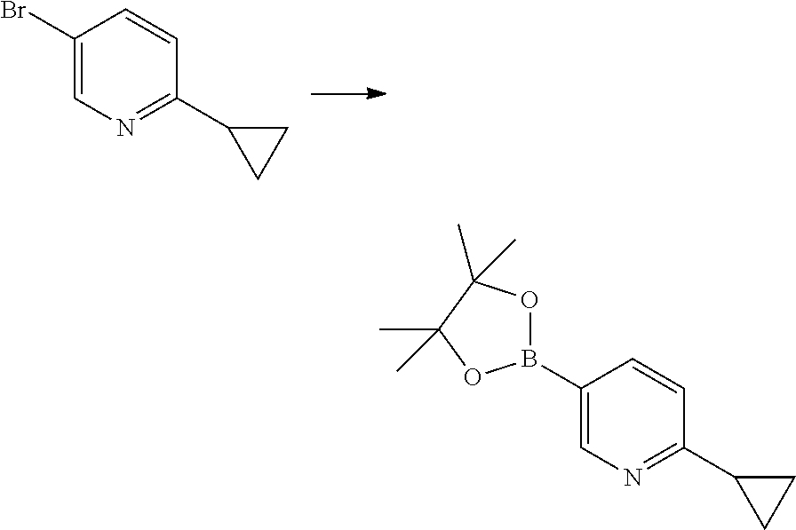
C1(Br)=CN=C(C2CC2)C=C1.C1(B2OC(C)(C)C(C)(C)O2)=CN=C(C2CC2)C=C1
